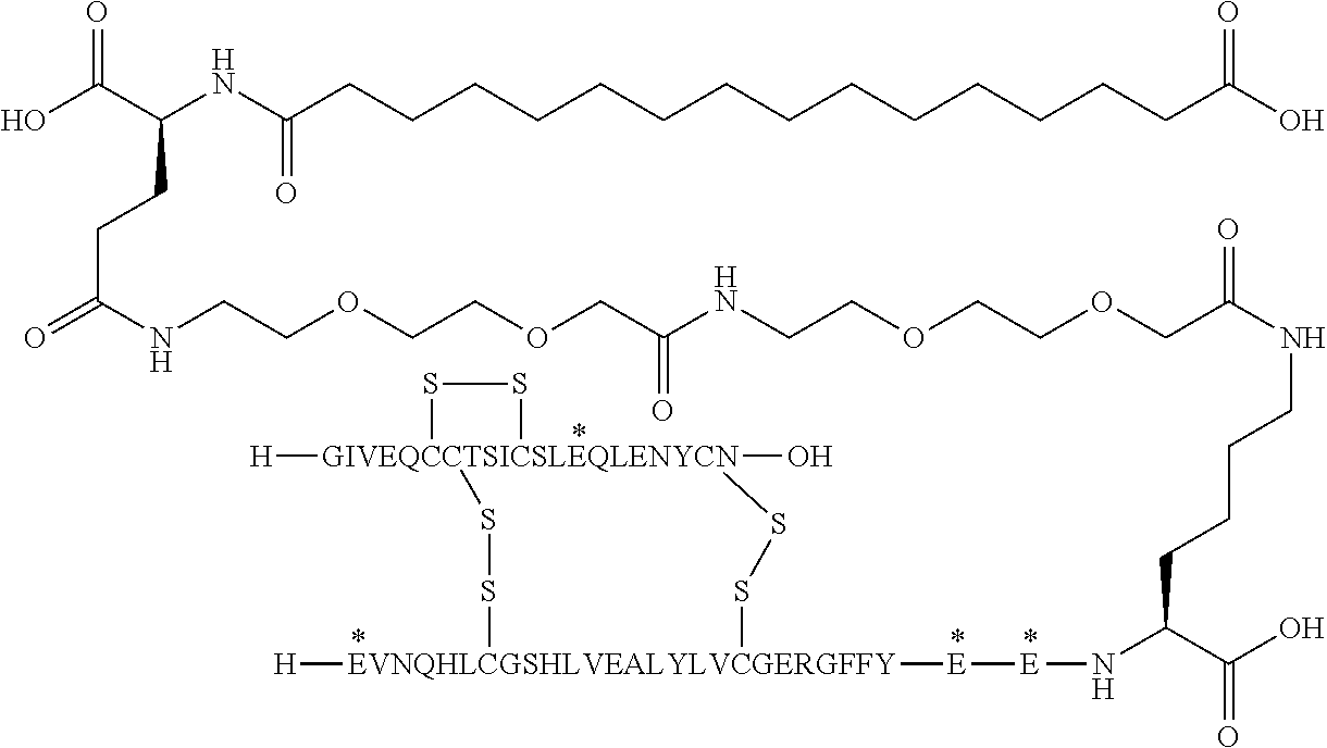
C(CCC(C(O)=O)N[E][E][EVNQHLCGSHLVEALYLVCGERGFFY]1([H])SS[GIVEQCCTSICSLEQLENYCN]2([H])(O)(SS1)SS2)CNC(COCCOCCNC(COCCOCCNC(=O)CCC(C(O)=O)NC(CCCCCCCCCCCCCCC(O)=O)=O)=O)=O
